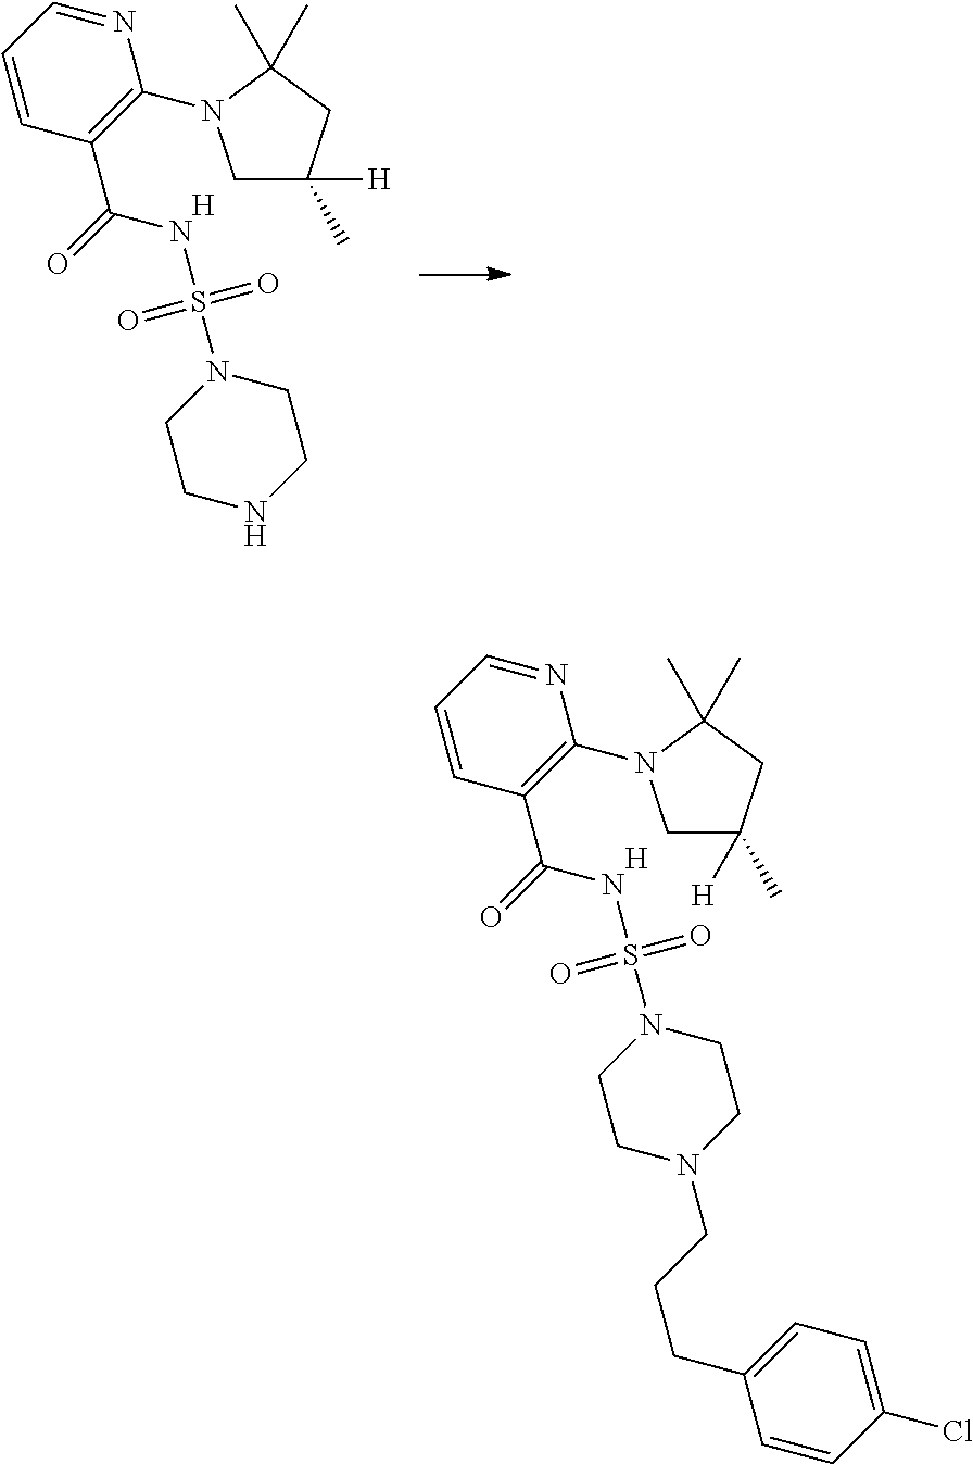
C1=CC(C(=O)NS(N2CCN(CCCC3=CC=C(Cl)C=C3)CC2)(=O)=O)=C(N2CC([H])(C)CC2(C)C)N=C1.[H].C1=CC(C(=O)NS(N2CCNCC2)(=O)=O)=C(N2CC([H])(C)CC2(C)C)N=C1.[H]
